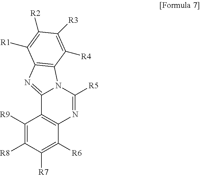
C1([R9])=C([R8])C([R7])=C([R6])C2=C1C1=NC3=C(N1C([R5])=N2)C([R4])=C([R3])C([R2])=C3[R1]
